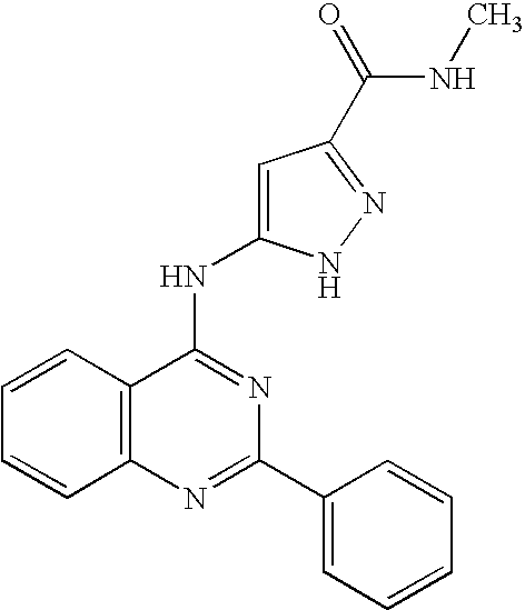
C12=C(N=C(C3=CC=CC=C3)N=C1NC1=CC(C(=O)NC)=NN1)C=CC=C2
